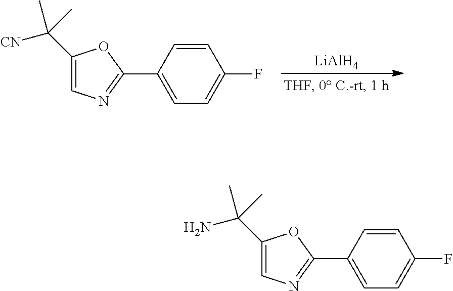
[LiAlH4].C1(C2=NC=C(C([CN])(C)C)O2)=CC=C(F)C=C1.C1(C2=NC=C(C(N)(C)C)O2)=CC=C(F)C=C1
